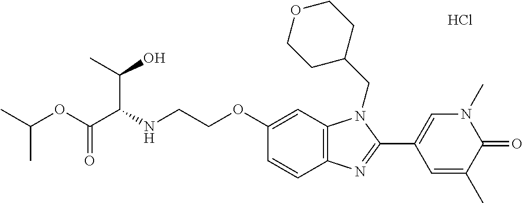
C1(OCCNC(C(C)O)C(=O)OC(C)C)=CC2=C(C=C1)N=C(C1=CN(C)C(=O)C(C)=C1)N2CC1CCOCC1.Cl
